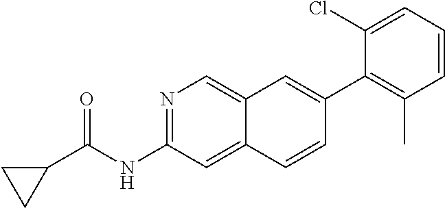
N1=C(NC(C2CC2)=O)C=C2C(=C1)C=C(C1=C(C)C=CC=C1Cl)C=C2
